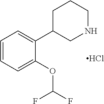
C1=CC=C(OC(F)F)C(C2CNCCC2)=C1.Cl
